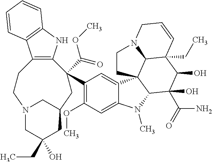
C1(C2(C(OC)=O)C3=C(C4=C(N3)C=CC=C4)CCN3CC(CC)(O)CC(C2)C3)=C(OC)C=C2C(=C1)C13C(N2C)C(O)(C(=O)N)C(O)C2(CC)C1N(CC=C2)CC3
